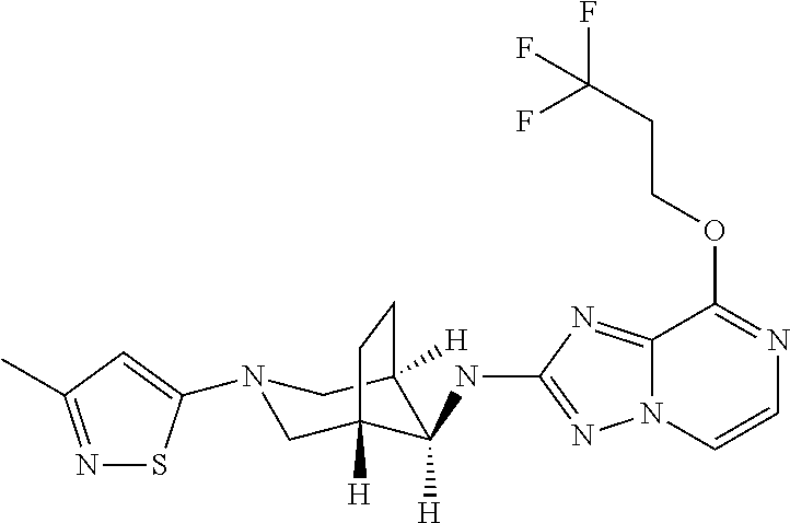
N1=C(C)C=C(N2CC3([H])C(NC4=NN5C=CN=C(OCCC(F)(F)F)C5=N4)([H])C([H])(C2)CC3)S1
